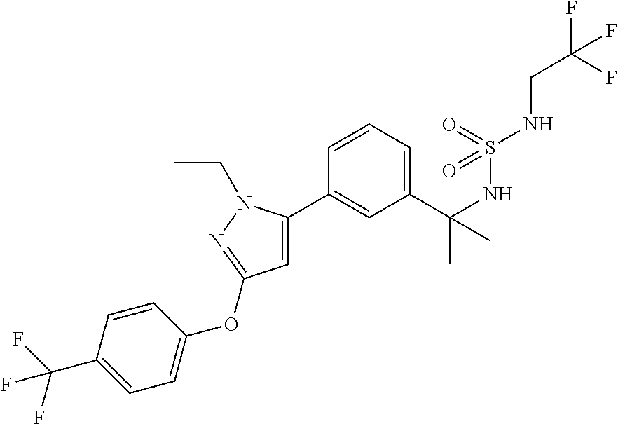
C1(C(NS(NCC(F)(F)F)(=O)=O)(C)C)=CC=CC(C2=CC(OC3=CC=C(C(F)(F)F)C=C3)=NN2CC)=C1
